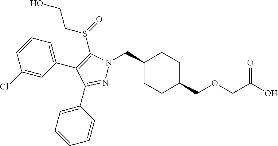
C1(CN2N=C(C3=CC=CC=C3)C(C3=CC=CC(Cl)=C3)=C2S(=O)CCO)CCC(COCC(O)=O)CC1
